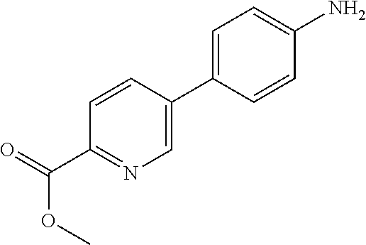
C1=CC(C2=CC=C(N)C=C2)=CN=C1C(=O)OC
